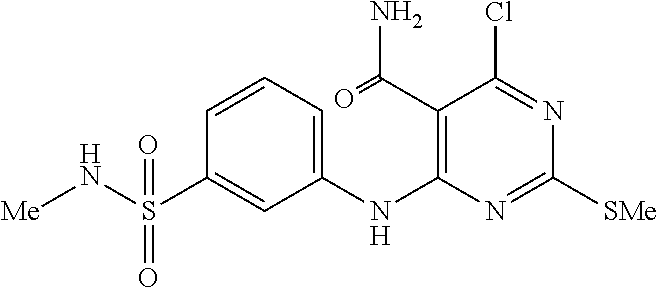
C1=CC=C(NC2=C(C(=O)N)C(Cl)=NC([SMe])=N2)C=C1S(=O)(N[Me])=O
